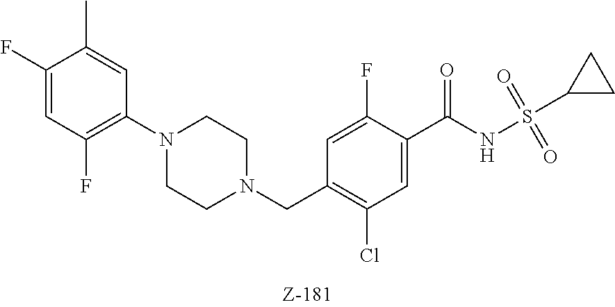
C1(F)=CC(F)=C(N2CCN(CC3=C(Cl)C=C(C(NS(C4CC4)(=O)=O)=O)C(F)=C3)CC2)C=C1C
